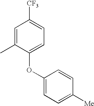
C1=C(C)C(OC2=CC=C([Me])C=C2)=CC=C1[CF3]
